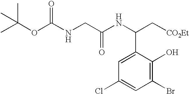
C1=C(C(C[CO2Et])NC(CNC(OC(C)(C)C)=O)=O)C(O)=C(Br)C=C1Cl
